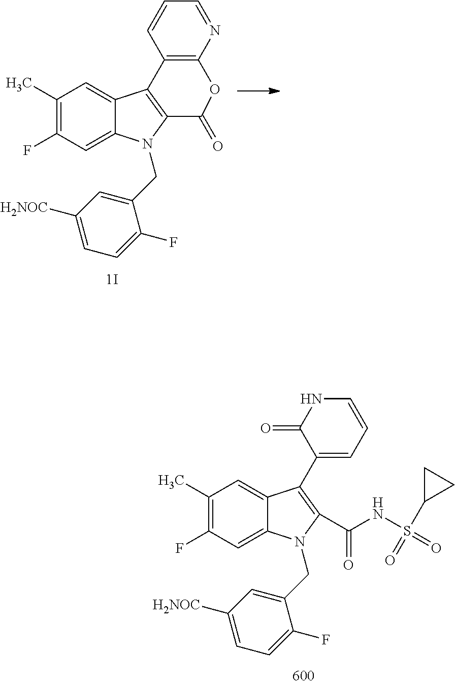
C1(C)=C(F)C=C2C(=C1)C1=C(N2CC2=CC([H2NOC])=CC=C2F)C(=O)OC2=C1C=CC=N2.C1(C)=C(F)C=C2C(=C1)C(C1=CC=CNC1=O)=C(C(NS(=O)(=O)C1CC1)=O)N2CC1=CC([H2NOC])=CC=C1F
